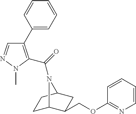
C1C2C(COC3=NC=CC=C3)CC(C1)N2C(=O)C1=C(C2=CC=CC=C2)C=NN1C
